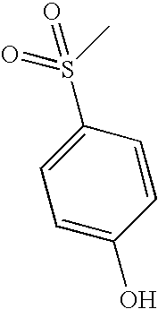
C1=C(S(C)(=O)=O)C=CC(O)=C1
